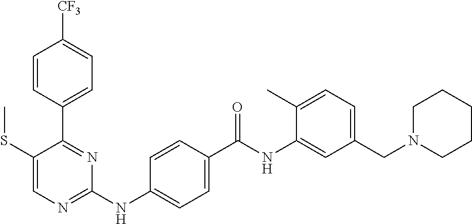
C1=CC(C2=NC(NC3=CC=C(C(NC4=CC(CN5CCCCC5)=CC=C4C)=O)C=C3)=NC=C2SC)=CC=C1[CF3]
